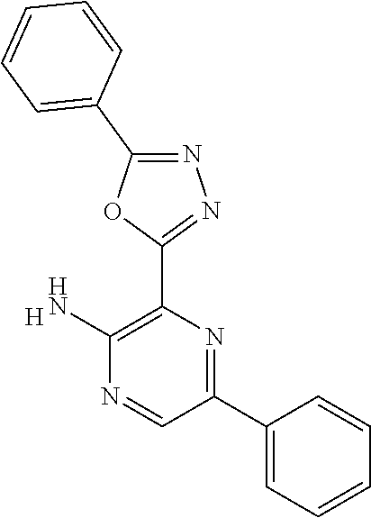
[H].C1(N)=C(C2=NN=C(C3=CC=CC=C3)O2)N=C(C2=CC=CC=C2)C=N1
